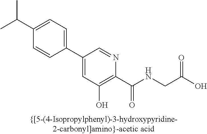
C1=C(C(C)C)C=CC(C2=CC(O)=C(C(NCC(O)=O)=O)N=C2)=C1
